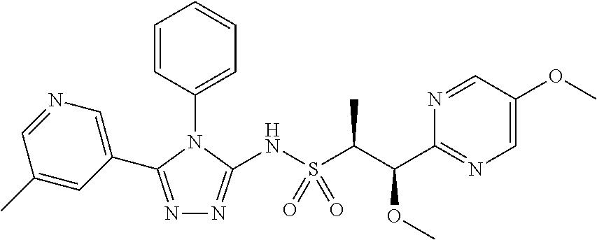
N1=C(C2=CN=CC(C)=C2)N(C2=CC=CC=C2)C(NS(C(C(C2=NC=C(OC)C=N2)OC)C)(=O)=O)=N1
